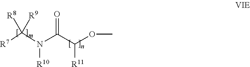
[R7]C(N(C(C(OC)[R11])=O)[R10])([R8])[R9]
